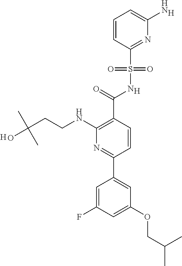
[H].[H].C1(C(=O)NS(C2=NC(N)=CC=C2)(=O)=O)=C(NCCC(C)(C)O)N=C(C2=CC(OCC(C)C)=CC(F)=C2)C=C1.[H]
